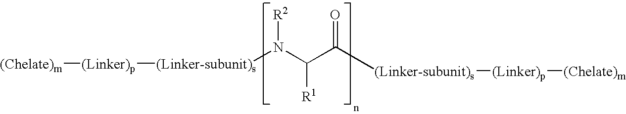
[(Linker-subunit)s]([(Linker)p][(Chelate)m])N(C(C(=O)[(Linker-subunit)s][(Linker)p][(Chelate)m])[R1])[R2]
